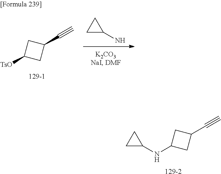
C1(C#C)CC(NC2CC2)C1.[129-2].C1C(N)C1.C1(C#C)CC([TsO])C1.[129-1]
